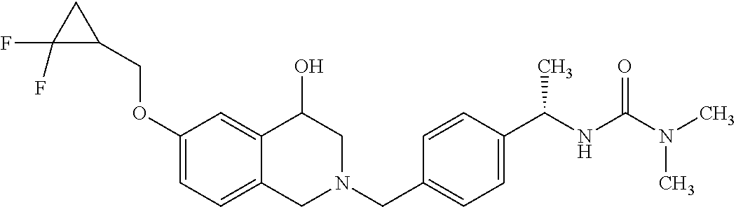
C1(OCC2CC2(F)F)=CC=C2C(=C1)C(O)CN(CC1=CC=C(C(NC(=O)N(C)C)C)C=C1)C2
